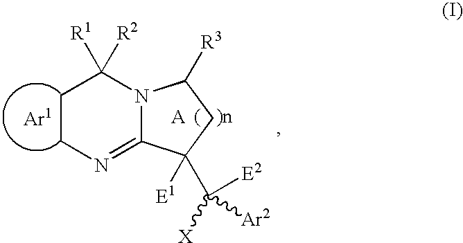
C1CN=C2N(C1([R1])[R2])C([R3])CC2([E1])C([X])([E2])[Ar2]
